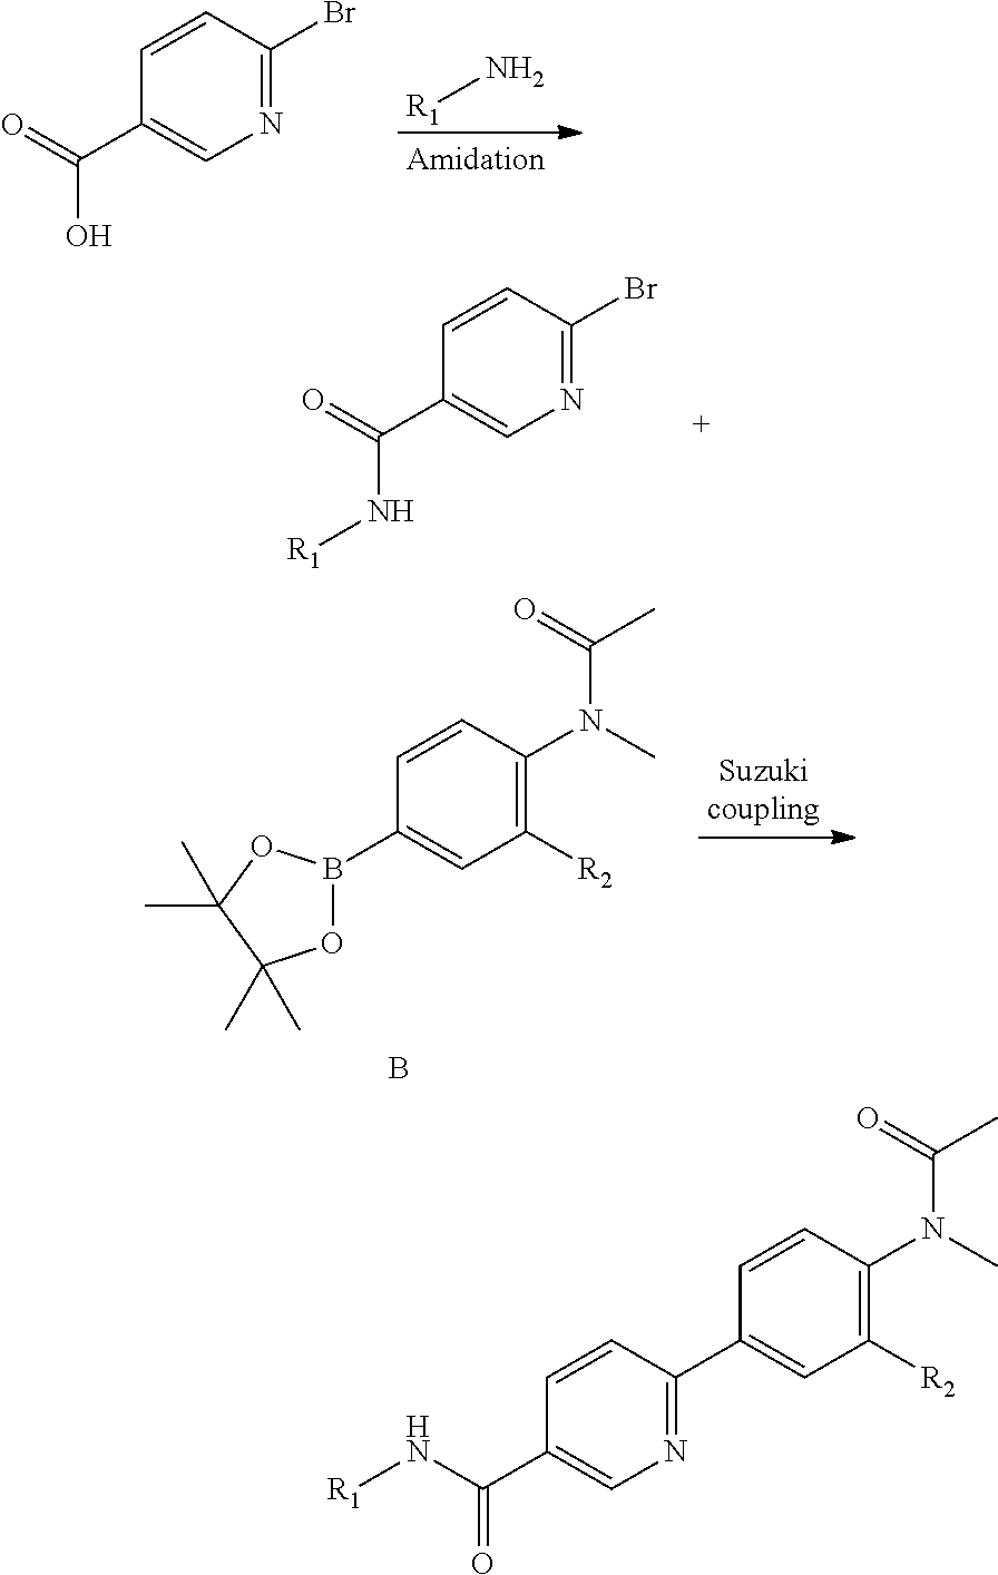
[R1]N.C1=CC(Br)=NC=C1C(O)=O.C1=CC(Br)=NC=C1C(N[R1])=O.O1B(C2=CC([R2])=C(N(C(C)=O)C)C=C2)OC(C)(C)C1(C)C.B.C1=C(C2=NC=C(C(=O)N[R1])C=C2)C=CC(N(C(C)=O)C)=C1[R2]
